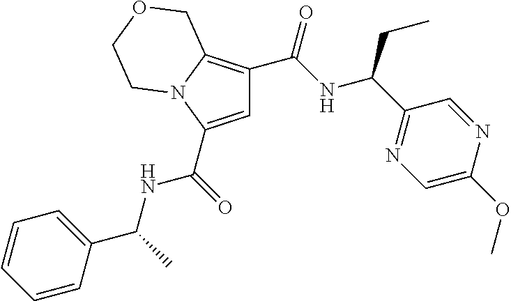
C1=C(C(=O)NC(C)C2=CC=CC=C2)N2C(=C1C(NC(C1=NC=C(OC)N=C1)CC)=O)COCC2
